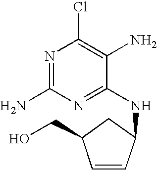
N1=C(N)N=C(NC2C=CC(CO)C2)C(N)=C1Cl
